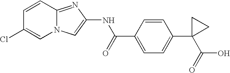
C12=NC(NC(C3=CC=C(C4(C(O)=O)CC4)C=C3)=O)=CN1C=C(Cl)C=C2
